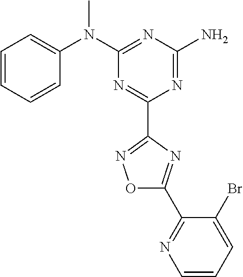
C1=CC=CC(N(C2=NC(N)=NC(C3=NOC(C4=NC=CC=C4Br)=N3)=N2)C)=C1
